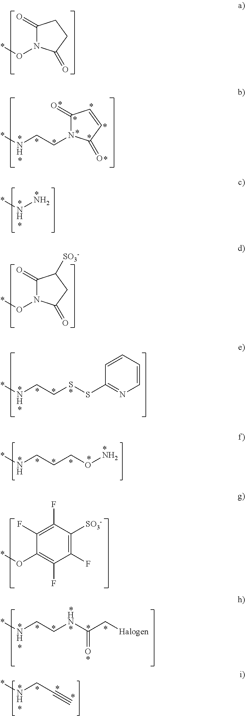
C1(=O)N(O*)C(=O)CC1.C1(=O)N(CCN*)C(=O)C=C1.*NN.C1=CC=CN=C1SSCCN*.NOCCCN*.C1(F)=C(F)C([SO3-])=C(F)C(F)=C1O*.C(CN*)#C.C1(=O)N(O*)C(=O)CC1[SO3-].C(C(NCCN*)=O)[Halogen]
